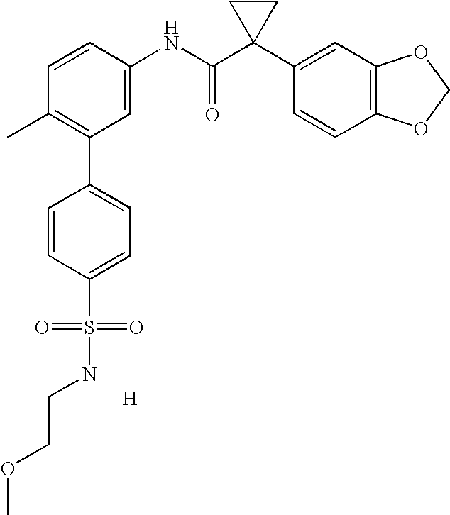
C1=CC(NC(C2(C3=CC4=C(C=C3)OCO4)CC2)=O)=CC(C2=CC=C(S(=O)(NCCOC)=O)C=C2)=C1C.[H]
